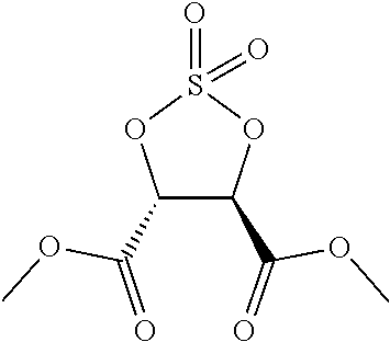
C1(C(=O)OC)C(C(=O)OC)OS(=O)(=O)O1
